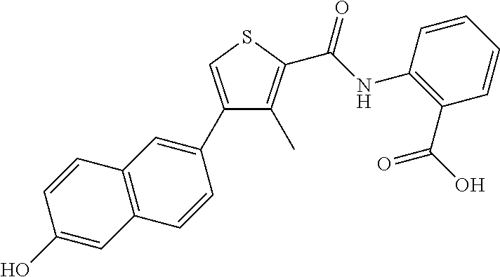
C1(C2=CC3=C(C=C2)C=C(O)C=C3)=CSC(C(NC2=C(C(=O)O)C=CC=C2)=O)=C1C
